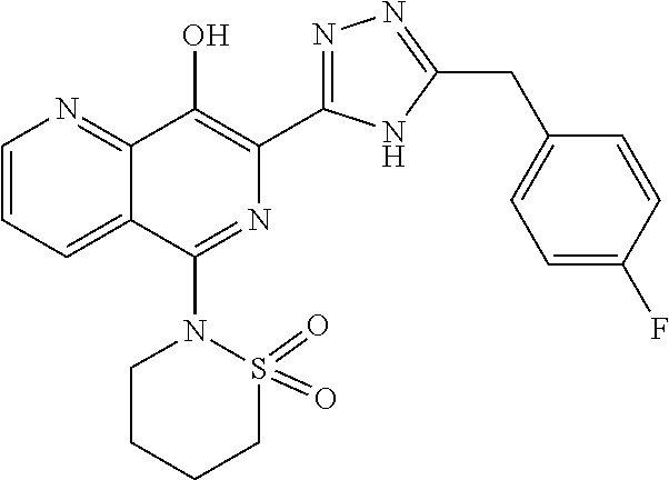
C1=CC=C2C(=N1)C(O)=C(C1=NN=C(CC3=CC=C(F)C=C3)N1)N=C2N1S(=O)(=O)CCCC1
